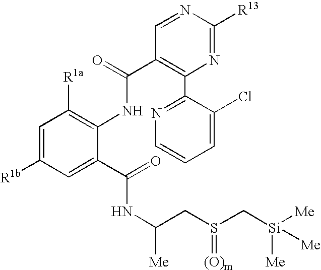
C1=C(C(NC(CS(C[Si]([Me])([Me])[Me])=[(O)m])[Me])=O)C(NC(=O)C2=C(C3=NC=CC=C3Cl)N=C([R13])N=C2)=C([R1a])C=C1[R1b]
